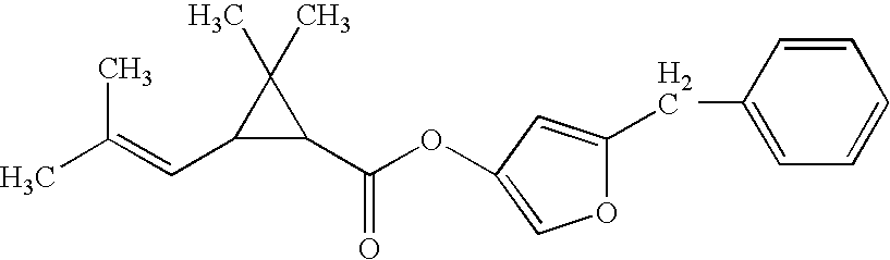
C(C1=CC(OC(C2C(C)(C)C2C=C(C)C)=O)=CO1)C1=CC=CC=C1
